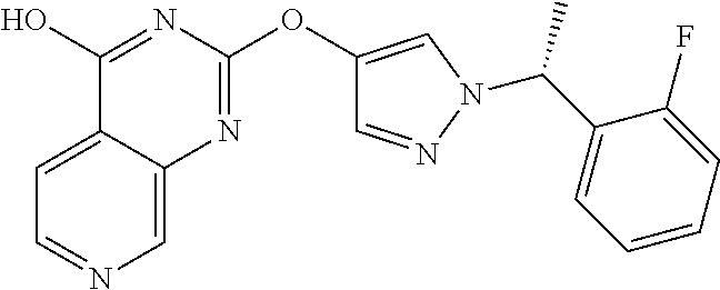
C1=C2C(=CN=C1)N=C(OC1=CN(C(C3=CC=CC=C3F)C)N=C1)N=C2O
